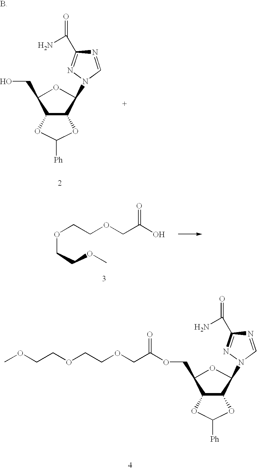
C1(CO)C2C(C(N3N=C(C(N)=O)N=C3)O1)OC([Ph])O2.O(CCOC)CCOCC(O)=O.C1(COC(COCCOCCOC)=O)C2C(C(N3N=C(C(N)=O)N=C3)O1)OC([Ph])O2
